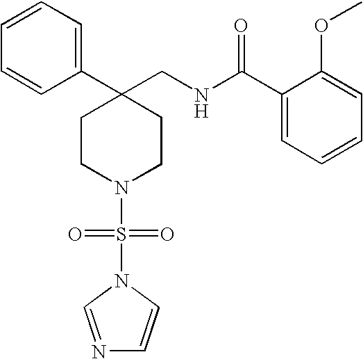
C1=CC=C(C2(CNC(C3=CC=CC=C3OC)=O)CCN(S(=O)(=O)N3C=CN=C3)CC2)C=C1
